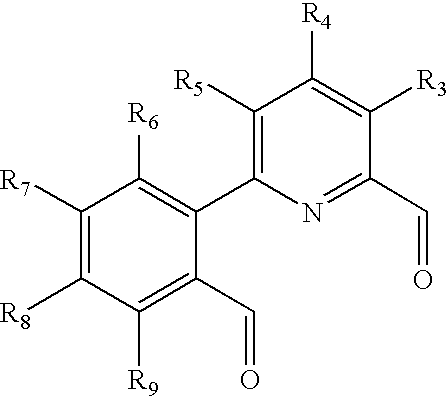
C1([R7])=C([R8])C([R9])=C(C=O)C(C2=C([R5])C([R4])=C([R3])C(C=O)=N2)=C1[R6]
